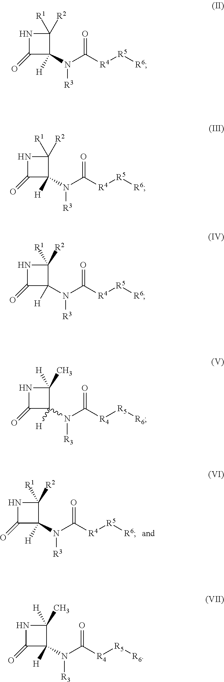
C1([R1])([R2])NC(=O)C1(N(C([R4][R5][R6])=O)[R3])[H].C1([R1])([R2])NC(=O)C1(N(C([R4][R5][R6])=O)[R3])[H].C1([R1])([R2])NC(=O)C1(N(C([R4][R5][R6])=O)[R3])[H].C1([R1])([R2])NC(=O)C1(N(C([R4][R5][R6])=O)[R3])[H].C1([H])(C)NC(=O)C1(N(C([R4][R5][R6])=O)[R3])[H].C1([H])(C)NC(=O)C1(N(C([R4][R5][R6])=O)[R3])[H]
